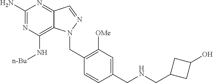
C1(N)=NC(N[n-Bu])=C2C(=N1)C=NN2CC1=C([OMe])C=C(CNCC2CC(O)C2)C=C1
